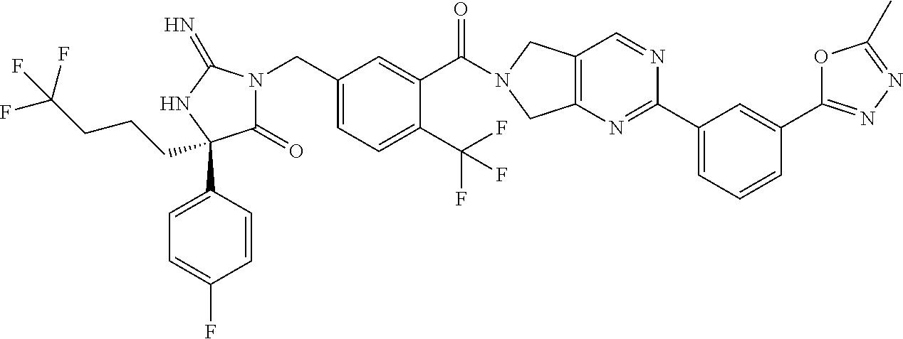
C(C1=CC=C(C(F)(F)F)C(C(=O)N2CC3=C(C2)N=C(C2=CC=CC(C4=NN=C(C)O4)=C2)N=C3)=C1)N1C(=O)C(C2=CC=C(F)C=C2)(CCCC(F)(F)F)NC1=N
